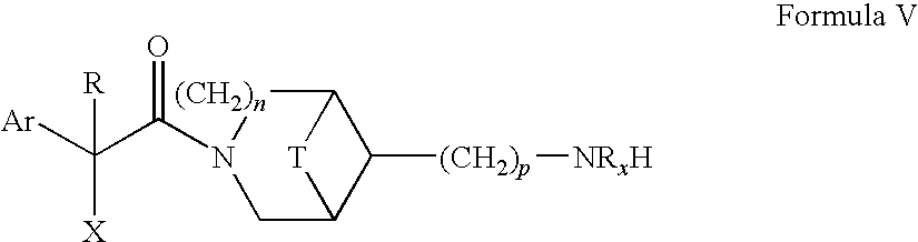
C1C2C([(CH2)p][NRxH])C([(CH2)n]N1C(C([Ar])([X])[R])=O)[T]2
